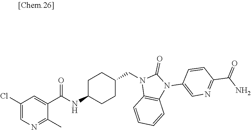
N1(CC2CCC(NC(=O)C3=CC(Cl)=CN=C3C)CC2)C2=C(N(C3=CN=C(C(=O)N)C=C3)C1=O)C=CC=C2
